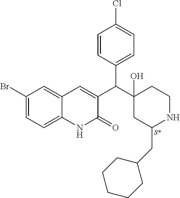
C1(Br)=CC=C2C(=C1)C=C(C(C1(O)CC(CC3CCCCC3)NCC1)C1=CC=C(Cl)C=C1)C(=O)N2.[S*]
